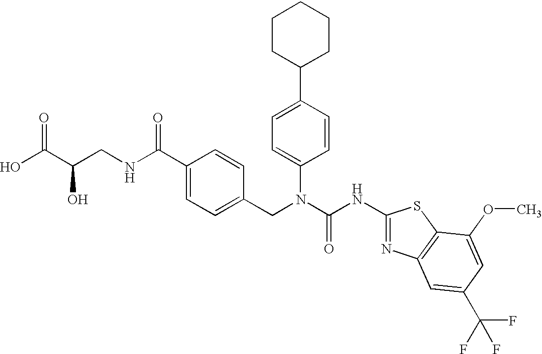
OC(C(CNC(C1=CC=C(CN(C(NC2=NC3=C(S2)C(OC)=CC(C(F)(F)F)=C3)=O)C2=CC=C(C3CCCCC3)C=C2)C=C1)=O)O)=O
